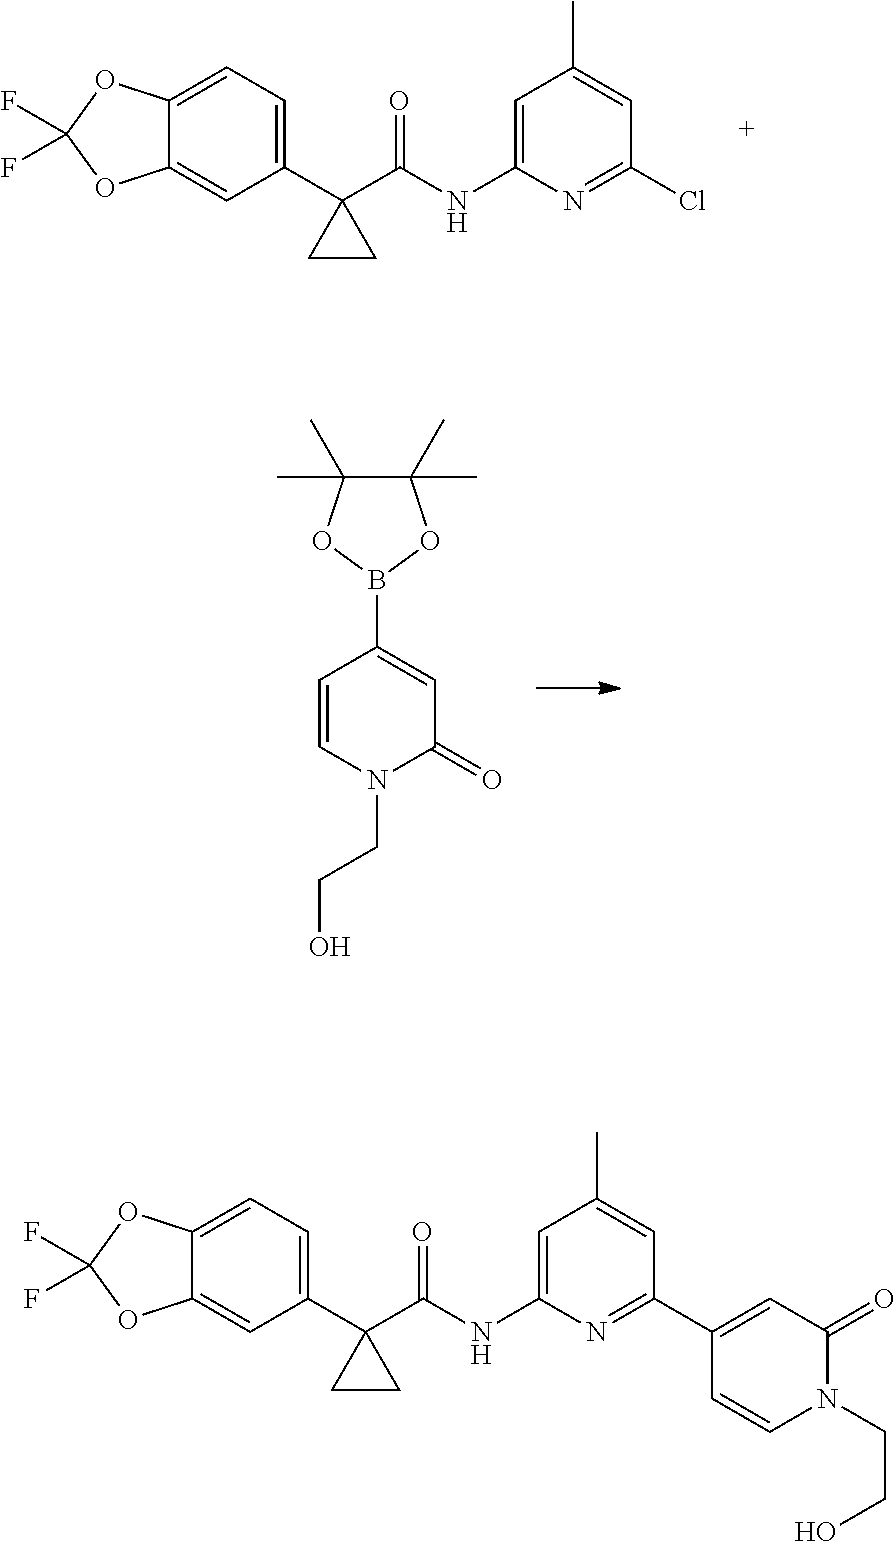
C1(C2(C(NC3=CC(C)=CC(Cl)=N3)=O)CC2)=CC=C2C(=C1)OC(F)(F)O2.C1=CN(CCO)C(=O)C=C1B1OC(C)(C)C(C)(C)O1.C1(C2(C(NC3=CC(C)=CC(C4=CC(=O)N(CCO)C=C4)=N3)=O)CC2)=CC=C2C(=C1)OC(F)(F)O2
